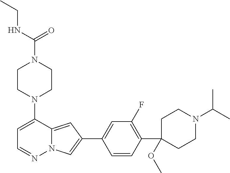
N1(C2=CC=NN3C2=CC(C2=CC(F)=C(C4(OC)CCN(C(C)C)CC4)C=C2)=C3)CCN(C(=O)NCC)CC1
